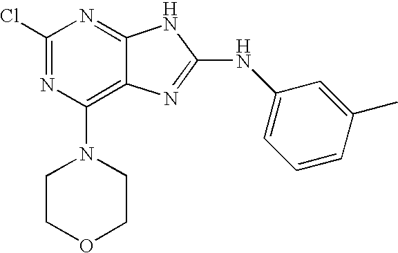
N1=C2C(=C(N3CCOCC3)N=C1Cl)N=C(NC1=CC=CC(C)=C1)N2
